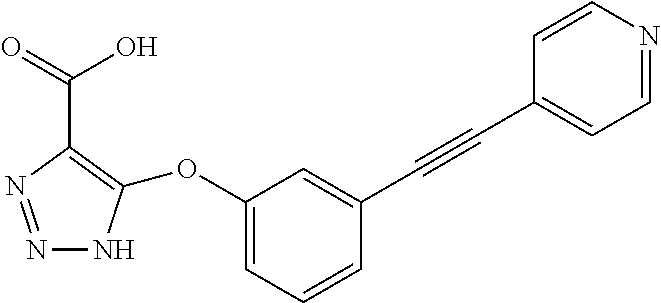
N1=NC(C(O)=O)=C(OC2=CC=CC(C#CC3=CC=NC=C3)=C2)N1
